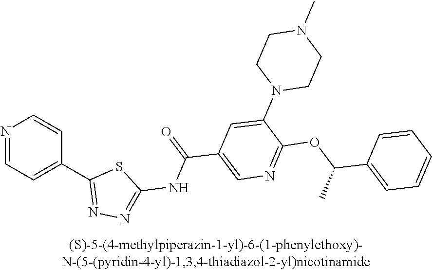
N1=CC=C(C2=NN=C(NC(=O)C3=CN=C(OC(C4=CC=CC=C4)C)C(N4CCN(C)CC4)=C3)S2)C=C1
